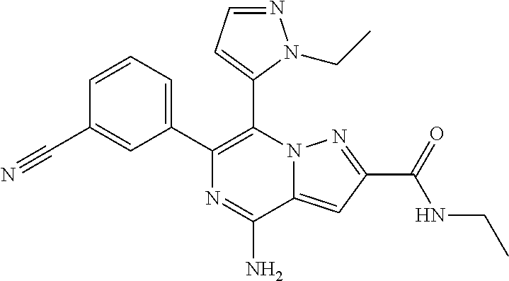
N12C(=CC(C(=O)NCC)=N1)C(N)=NC(C1=CC=CC(C#N)=C1)=C2C1=CC=NN1CC
